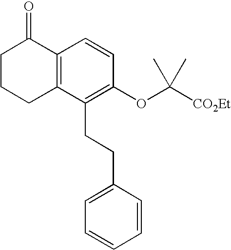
C12=C(C(CCC3=CC=CC=C3)=C(OC([CO2Et])(C)C)C=C1)CCCC2=O
